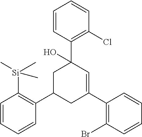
C1=CC([Si](C)(C)C)=C(C2CC(C3=C(Br)C=CC=C3)=CC(C3=C(Cl)C=CC=C3)(O)C2)C=C1
